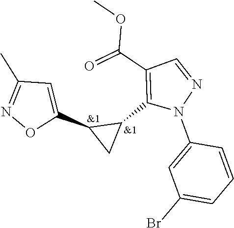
C1=C(N2N=CC(C(=O)OC)=C2C2C(C3=CC(C)=NO3)C2)C=CC=C1Br
